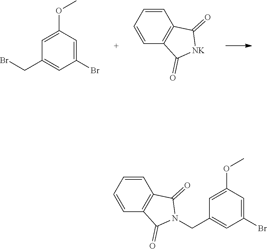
C1(Br)=CC(OC)=CC(CBr)=C1.C1=CC=CC2=C1C(=O)[NK]C2=O.C1=CC=CC2=C1C(=O)N(CC1=CC(Br)=CC(OC)=C1)C2=O
